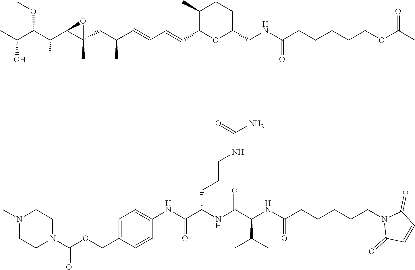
CC(C(C(C1C(CC(C=CC=C(C)C2OC(CNC(CCCCCOC(=O)C)=O)CCC2C)C)(C)O1)C)OC)O.C(OCC1=CC=C(NC(C(NC(C(NC(CCCCCN2C(=O)C=CC2=O)=O)C(C)C)=O)CCCNC(N)=O)=O)C=C1)(=O)N1CCN(C)CC1
